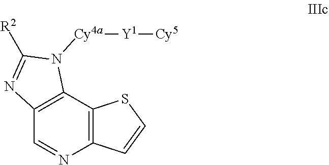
C12=C(C3=C(N=C1)C=CS3)N([Cy4a][Y1][Cy5])C([R2])=N2
